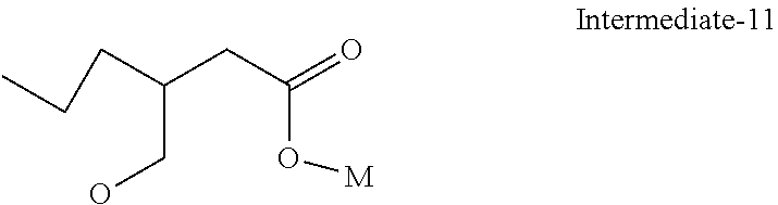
C(CO)(CCC)CC(O[M])=O
